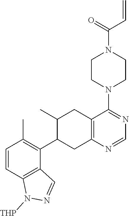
C1=CC2=C(C(C3CC4=C(CC3C)C(N3CCN(C(=O)C=C)CC3)=NC=N4)=C1C)C=NN2[THP]
